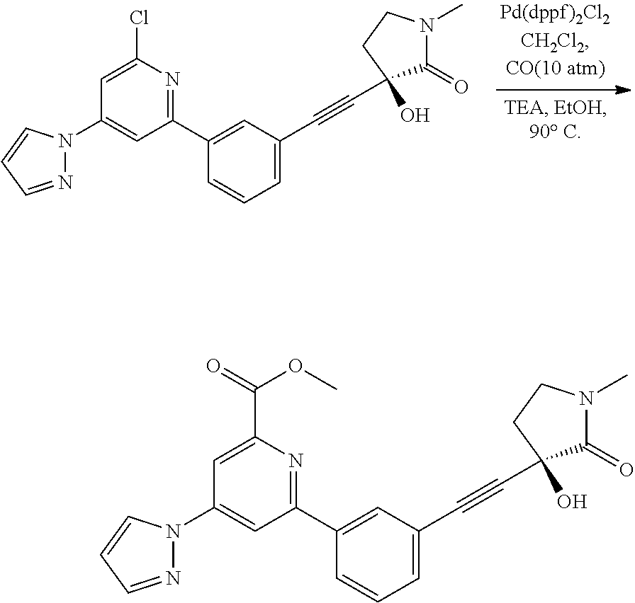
C1(N2N=CC=C2)=CC(C2=CC(C#CC3(O)C(=O)N(C)CC3)=CC=C2)=NC(Cl)=C1.C1(N2N=CC=C2)=CC(C2=CC(C#CC3(O)C(=O)N(C)CC3)=CC=C2)=NC(C(=O)OC)=C1
